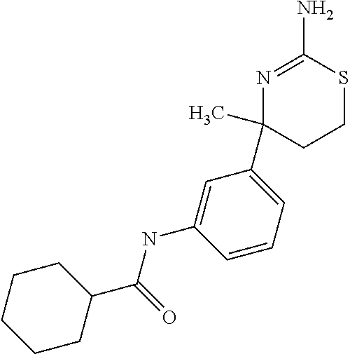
N(C1=CC(C2(C)CCSC(N)=N2)=CC=C1)C(C1CCCCC1)=O
